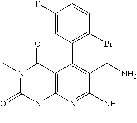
C1(C2=C(Br)C=CC(F)=C2)=C(CN)C(NC)=NC2=C1C(=O)N(C)C(=O)N2C
